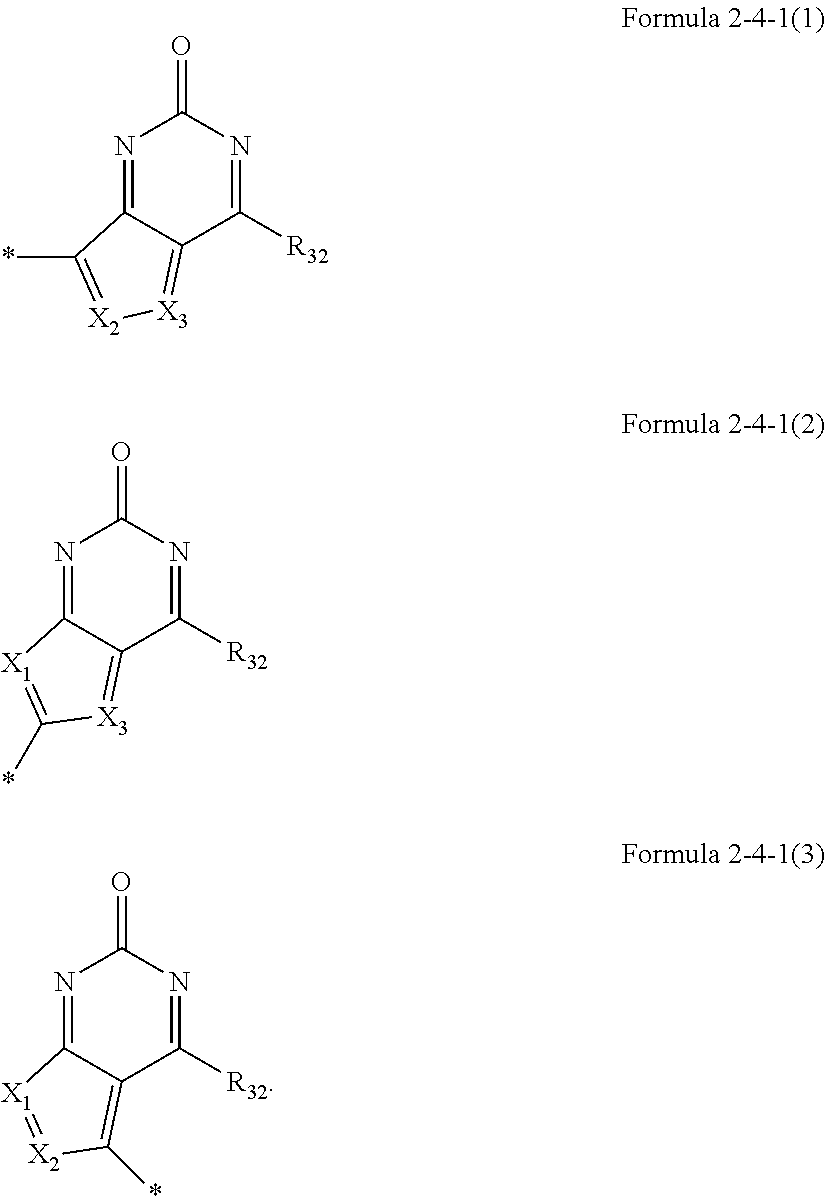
N1=C2C(=[X3][X2]=C2*)C([R32])=NC1=O.N1=C2C(=[X3]C(*)=[X1]2)C([R32])=NC1=O.N1=C2C(=C(*)[X2]=[X1]2)C([R32])=NC1=O
